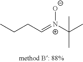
C(C=[N+](C(C)(C)C)[O-])CC
